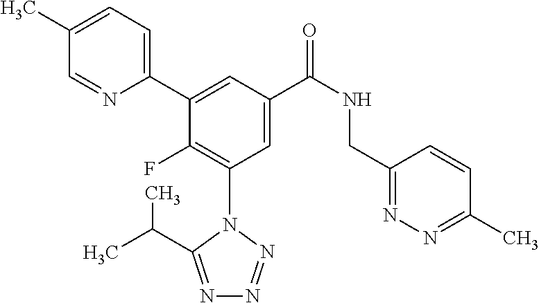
C1(C)=CC=C(C2=CC(C(NCC3=NN=C(C)C=C3)=O)=CC(N3C(C(C)C)=NN=N3)=C2F)N=C1
